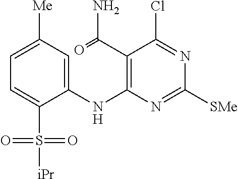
C1=C([Me])C=C(NC2=C(C(=O)N)C(Cl)=NC([SMe])=N2)C(S([iPr])(=O)=O)=C1
